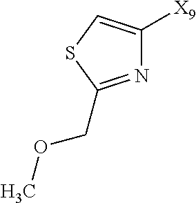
C1([X9])=CSC(COC)=N1
